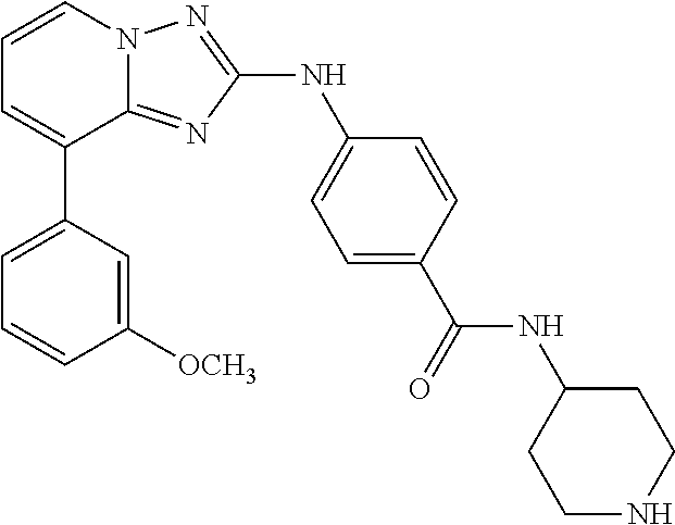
C1=CN2C(=NC(NC3=CC=C(C(=O)NC4CCNCC4)C=C3)=N2)C(C2=CC=CC([OCH3])=C2)=C1
